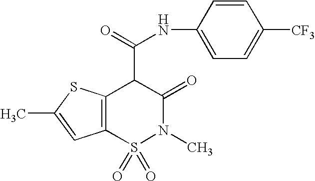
C12=C(S(=O)(=O)N(C)C(=O)C1C(=O)NC1=CC=C([CF3])C=C1)C=C(C)S2
